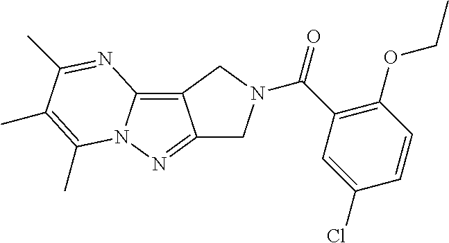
C12=C3N(N=C1CN(C(C1=C(OCC)C=CC(Cl)=C1)=O)C2)C(C)=C(C)C(C)=N3
